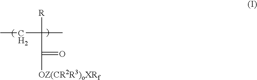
[R]C(C)(C(=O)[OZ(CR2R3)oXRf])CC
